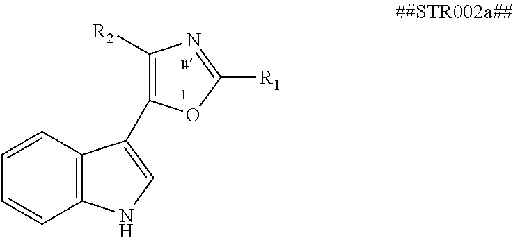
C1=CC=CC2=C1C(C1=C([R2])N=C([R1])O1)=CN2
